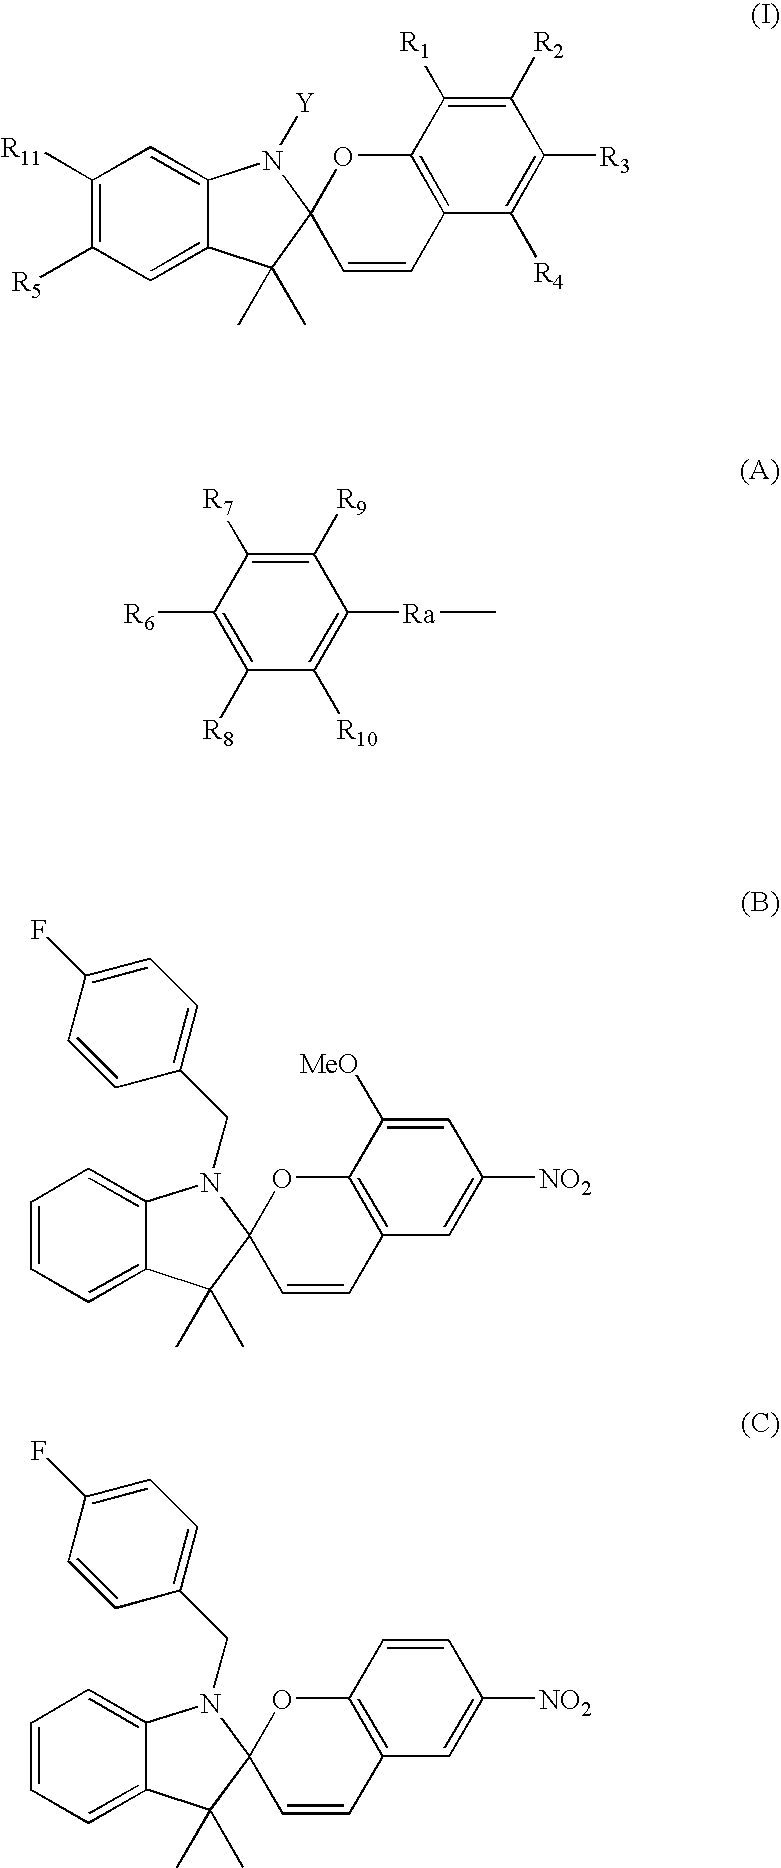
C1([R11])=C([R5])C=C2C(=C1)N([Y])C1(C2(C)C)C=CC2=C(O1)C([R1])=C([R2])C([R3])=C2[R4].C1([R6])=C([R8])C([R10])=C([Ra]C)C([R9])=C1[R7].C1=CC=C2C(=C1)N(CC1=CC=C(F)C=C1)C1(C2(C)C)C=CC2=C(O1)C([MeO])=CC([NO2])=C2.C1=CC=C2C(=C1)N(CC1=CC=C(F)C=C1)C1(C2(C)C)C=CC2=C(O1)C=CC([NO2])=C2
